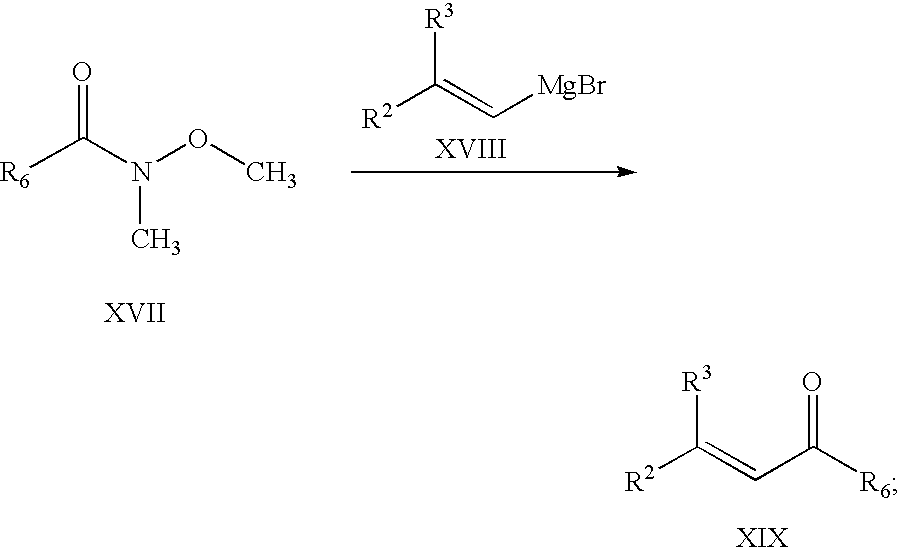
[R2]C(=CC([R6])=O)[R3].[R2]C(=C[MgBr])[R3].[R6]C(N(OC)C)=O
